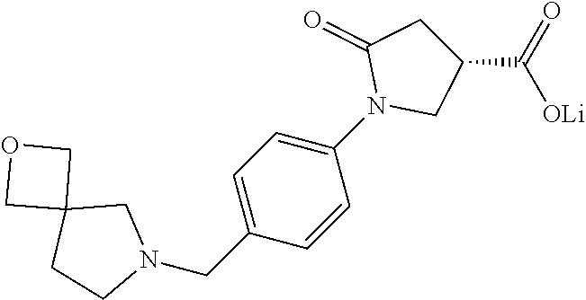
N1(CC2=CC=C(N3CC(C(=O)[OLi])CC3=O)C=C2)CC2(CC1)COC2
